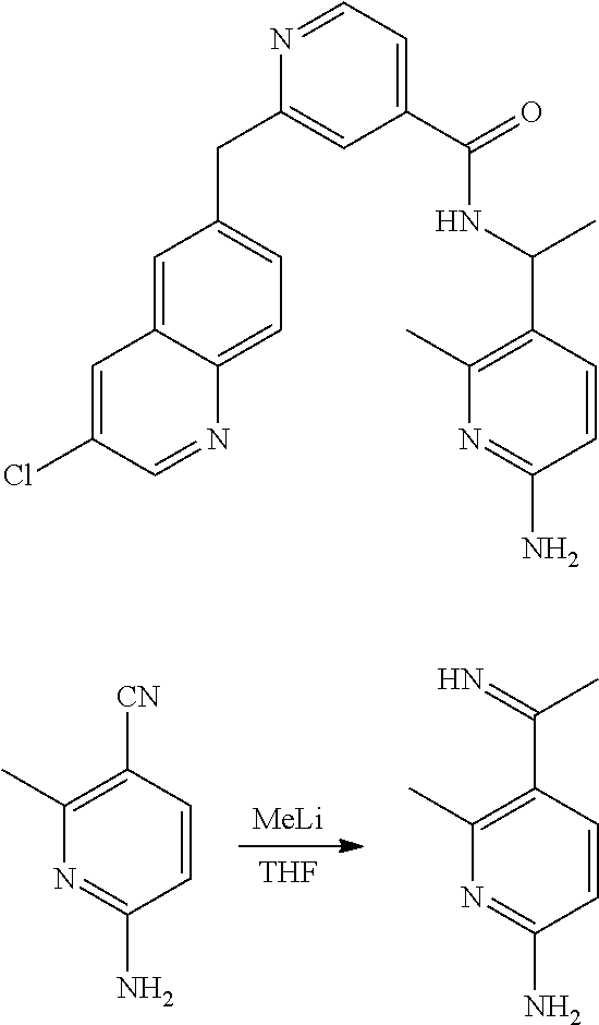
[MeLi].[THF].C1([CN])=C(C)N=C(N)C=C1.C1(C(=N)C)=C(C)N=C(N)C=C1.C1=C2C(=CC=C1CC1=CC(C(=O)NC(C3=C(C)N=C(N)C=C3)C)=CC=N1)N=CC(Cl)=C2
